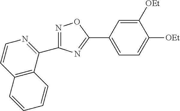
N1=C(C2=NC=CC3=C2C=CC=C3)N=C(C2=CC=C([OEt])C([OEt])=C2)O1
